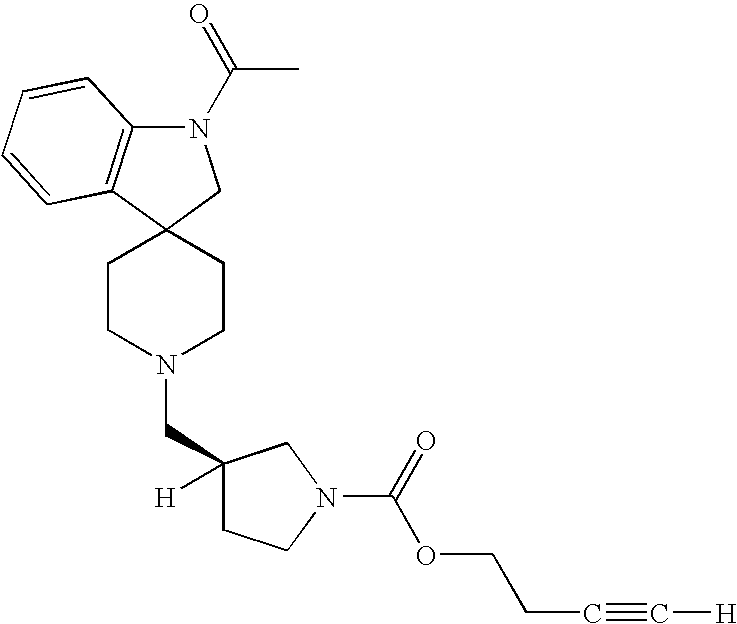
C1CN(CC2([H])CCN(C(=O)OCCC#C[H])C2)CCC12CN(C(=O)C)C1=C2C=CC=C1
